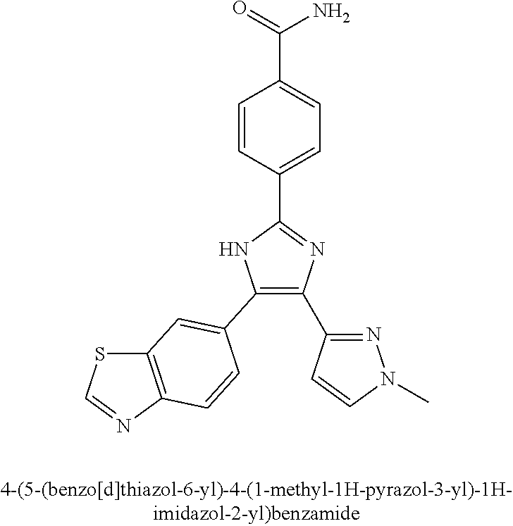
C1(C2=CC3=C(N=CS3)C=C2)=C(C2=NN(C)C=C2)N=C(C2=CC=C(C(=O)N)C=C2)N1
